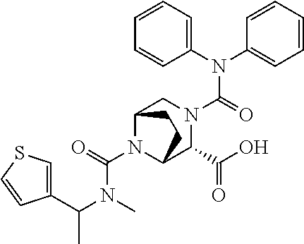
N(C(=O)N1CC2N(C(N(C)C(C3=CSC=C3)C)=O)C(C1C(O)=O)CC2)(C1=CC=CC=C1)C1=CC=CC=C1
